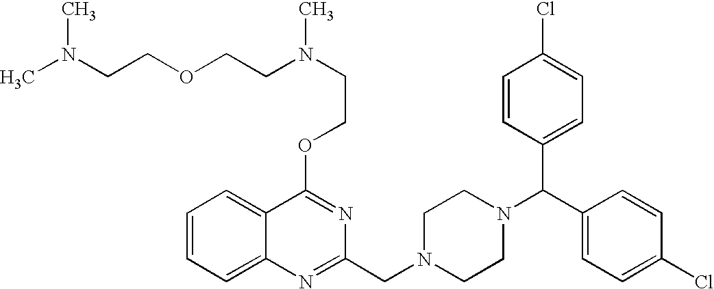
C12=CC=CC=C1C(OCCN(CCOCCN(C)C)C)=NC(CN1CCN(C(C3=CC=C(Cl)C=C3)C3=CC=C(Cl)C=C3)CC1)=N2
